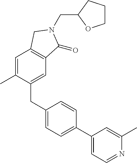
C(N1C(=O)C2=C(C=C(C)C(CC3=CC=C(C4=CC=NC(C)=C4)C=C3)=C2)C1)C1OCCC1
